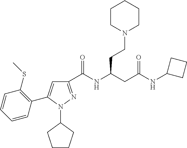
C1(C(NC(CC(NC2CCC2)=O)CCN2CCCCC2)=O)=NN(C2CCCC2)C(C2=C(SC)C=CC=C2)=C1
